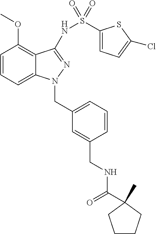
C1=CC=C2C(=C1OC)C(NS(C1=CC=C(Cl)S1)(=O)=O)=NN2CC1=CC=CC(CNC(=O)C2(C)CCCC2)=C1
